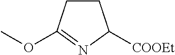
C1CC(OC)=NC1[COOEt]
